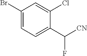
C1(Br)=CC=C(C([CN])F)C(Cl)=C1
